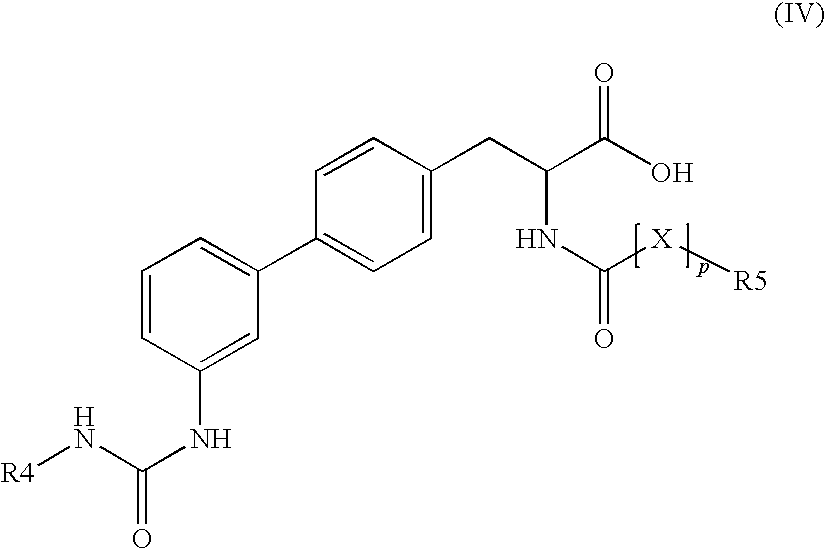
[R4]NC(NC1=CC(C2=CC=C(CC(C(O)=O)NC(=O)[X][R5])C=C2)=CC=C1)=O
